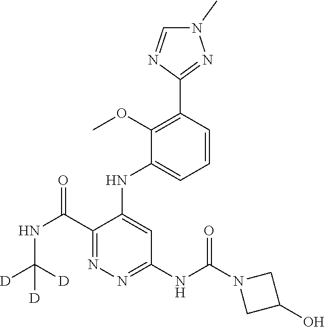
C1(C(NC([D])([D])[D])=O)=NN=C(NC(N2CC(O)C2)=O)C=C1NC1=CC=CC(C2=NN(C)C=N2)=C1OC
